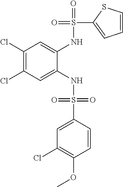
C1(Cl)=C(Cl)C=C(NS(=O)(=O)C2=CC(Cl)=C(OC)C=C2)C(NS(=O)(C2=CC=CS2)=O)=C1
